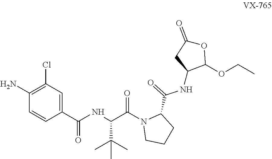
C1=CC(C(NC(C(N2CCCC2C(=O)NC2C(OCC)OC(=O)C2)=O)C(C)(C)C)=O)=CC(Cl)=C1N
